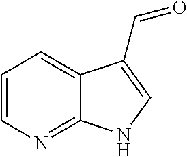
C1=CN=C2C(=C1)C(C=O)=CN2
